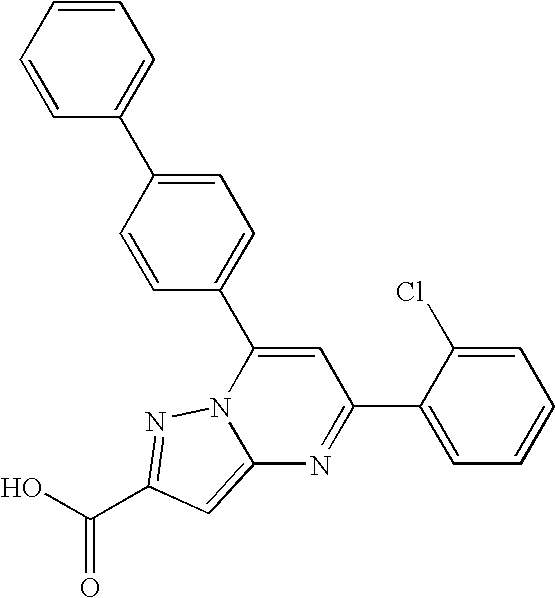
O=C(O)C1=NN2C(=C1)N=C(C1=CC=CC=C1Cl)C=C2C1=CC=C(C2=CC=CC=C2)C=C1
